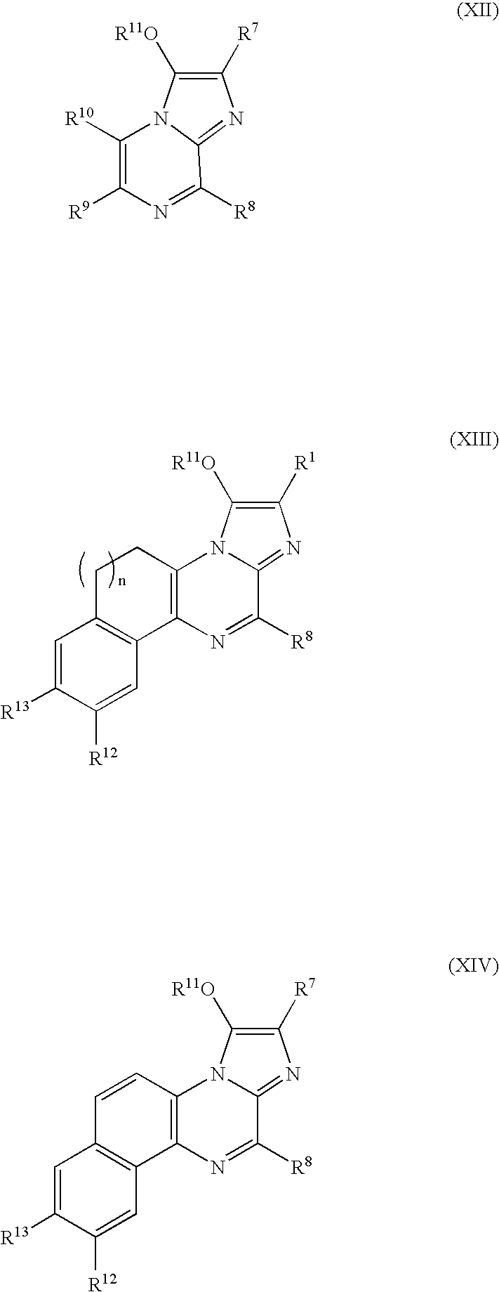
C12=C(N=C([R8])C3=NC([R7])=C([R11O])N13)C1=C(C=C2)C=C([R13])C([R12])=C1.C12=C(N=C([R8])C3=NC([R1])=C([R11O])N13)C1=C(CC2)C=C([R13])C([R12])=C1.C1([R10])=C([R9])N=C([R8])C2=NC([R7])=C([R11O])N12
